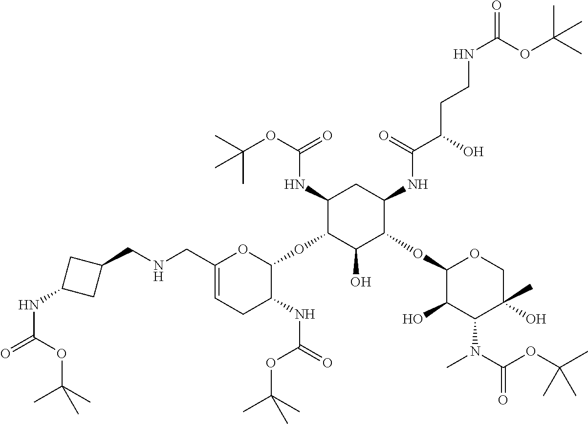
C1(NC(OC(C)(C)C)=O)C(OC2OC(CNCC3CC(NC(OC(C)(C)C)=O)C3)=CCC2NC(=O)OC(C)(C)C)C(O)C(OC2C(O)C(N(C)C(=O)OC(C)(C)C)C(C)(O)CO2)C(NC(C(O)CCNC(=O)OC(C)(C)C)=O)C1
